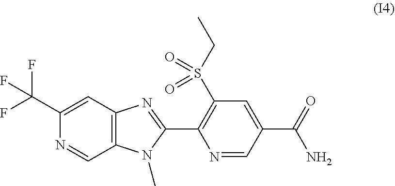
C1(C(F)(F)F)=CC2=C(C=N1)N(C)C(C1=C(S(CC)(=O)=O)C=C(C(=O)N)C=N1)=N2
